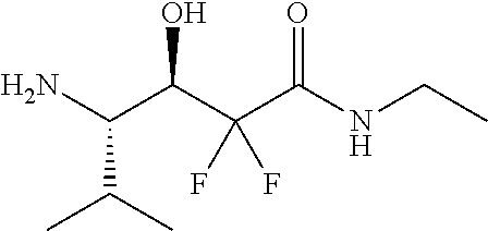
NC(C(C(C(NCC)=O)(F)F)O)C(C)C
